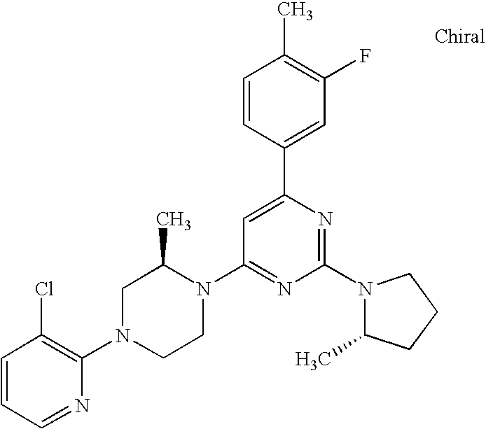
C1=CC=NC(N2CCN(C3=NC(N4C(C)CCC4)=NC(C4=CC(F)=C(C)C=C4)=C3)C(C)C2)=C1Cl
